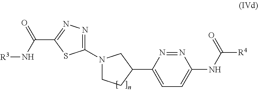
N1=NC(C2CN(C3=NN=C(C(N[R3])=O)S3)CC2)=CC=C1NC([R4])=O
